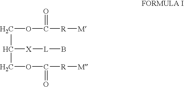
C(OC([R][M])=O)C(COC(=O)[R][M])[X][L]B
